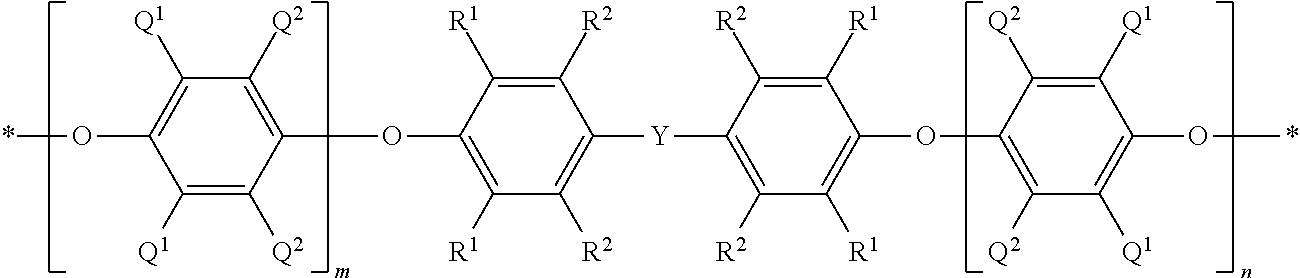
C1([Q1])=C([Q2])C(OC2=C([R1])C([R2])=C([Y]C3=C([R2])C([R1])=C(OC4=C([Q2])C([Q1])=C(O*)C([Q1])=C4[Q2])C([R1])=C3[R2])C([R2])=C2[R1])=C([Q2])C([Q1])=C1O*
